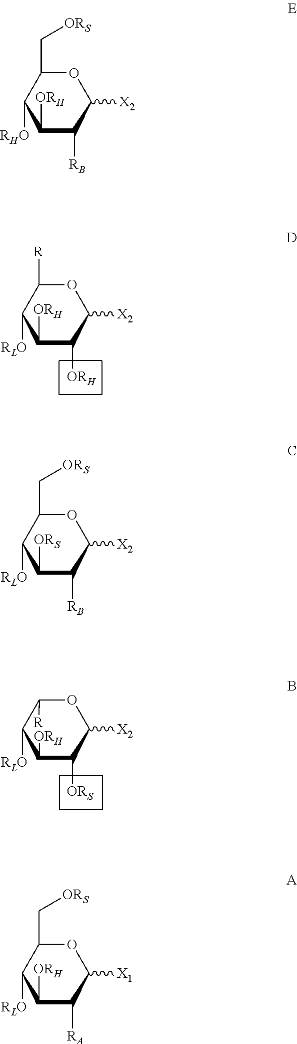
C1([ORH])C([ORH])C([X2])OC([R])C1[RLO].C1([ORH])C([ORS])C([X2])OC([R])C1[RLO].C1([ORH])C([RB])C([X2])OC(C[ORS])C1[RHO].C1([ORS])C([RB])C([X2])OC(C[ORS])C1[RLO].C1([ORH])C([RA])C([X1])OC(C[ORS])C1[RLO]
